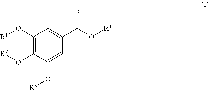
C1(O[R1])=C(O[R2])C(O[R3])=CC(C(O[R4])=O)=C1
